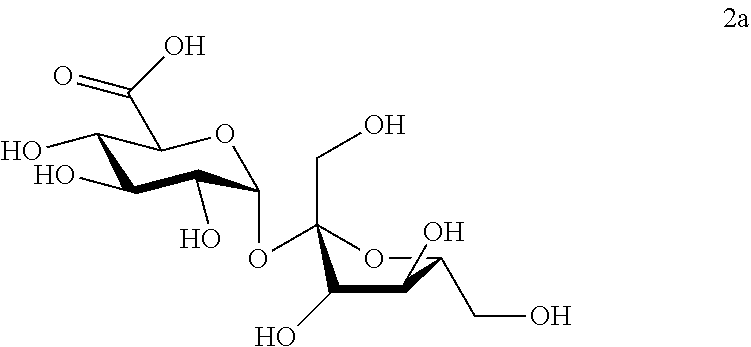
C1(O)C(O)C(O)C(OC2(CO)OC(CO)C(O)C2O)OC1C(O)=O
